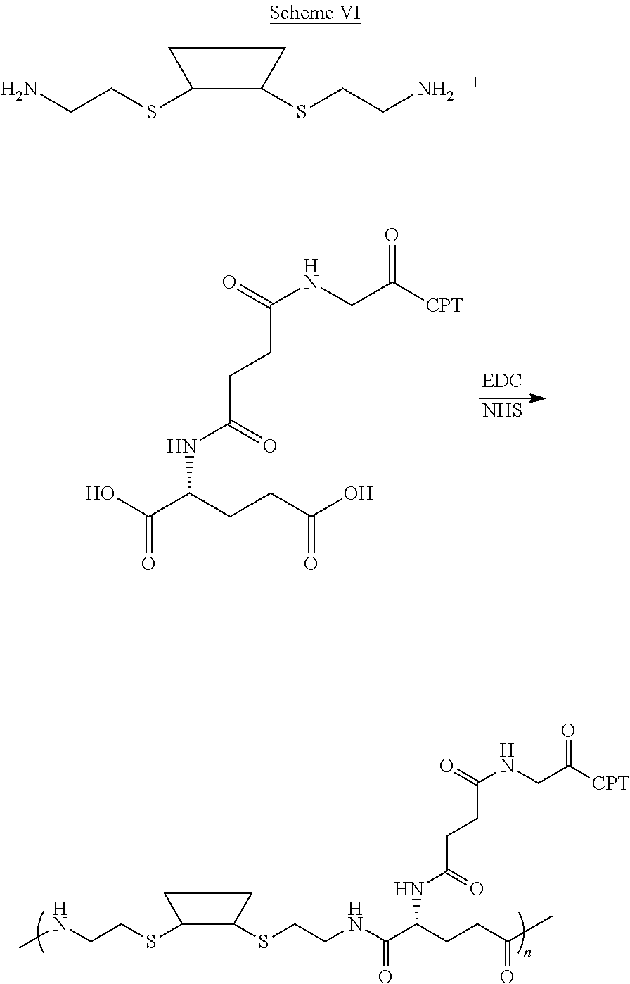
C1(SCCN)C(SCCN)CC1.C1(SCCNC)C(SCCNC(C(CCC(C)=O)NC(CCC(NCC([CPT])=O)=O)=O)=O)CC1.[NHS].OC(C(CCC(O)=O)NC(CCC(NCC([CPT])=O)=O)=O)=O
